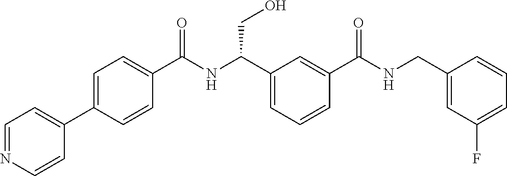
C1(C2=CC=NC=C2)=CC=C(C(NC(C2=CC=CC(C(NCC3=CC(F)=CC=C3)=O)=C2)CO)=O)C=C1
